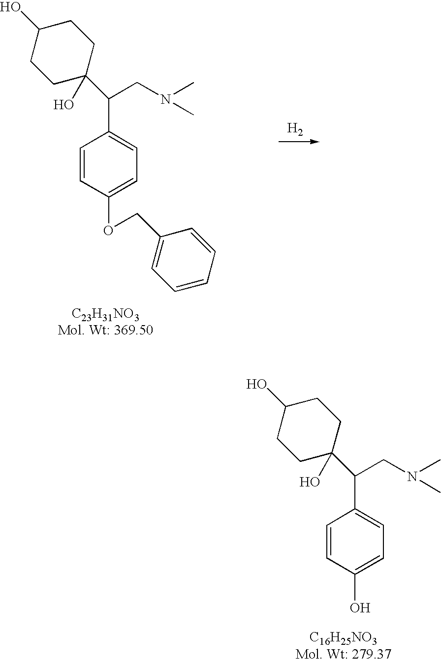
C1CC(O)(C(CN(C)C)C2=CC=C(OCC3=CC=CC=C3)C=C2)CCC1O.[H2].C1CC(O)(C(CN(C)C)C2=CC=C(O)C=C2)CCC1O
